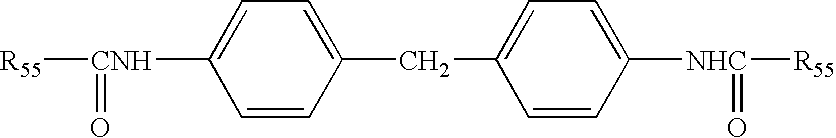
C1=C([CNH]([R55])=O)C=CC(CC2=CC=C([NHC]([R55])=O)C=C2)=C1
